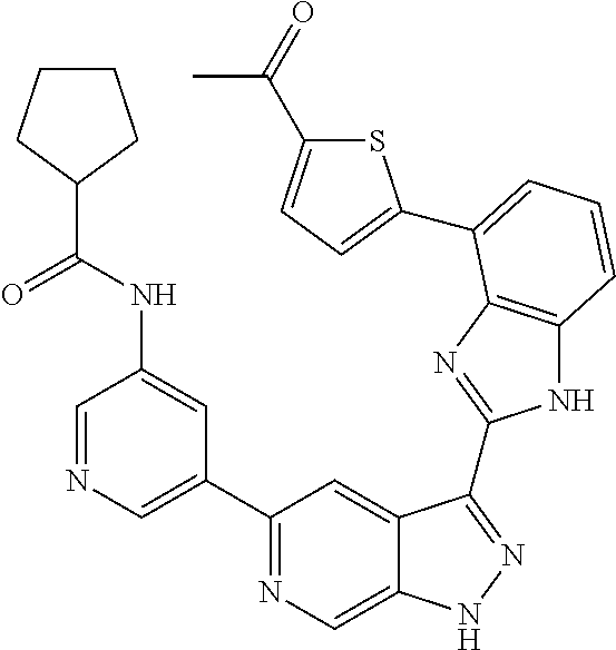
C1=NC=C(C2=NC=C3C(=C2)C(C2=NC4=C(N2)C=CC=C4C2=CC=C(C(=O)C)S2)=NN3)C=C1NC(=O)C1CCCC1
